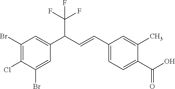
C1(Br)=C(Cl)C(Br)=CC(C(C=CC2=CC=C(C(O)=O)C(C)=C2)C(F)(F)F)=C1
